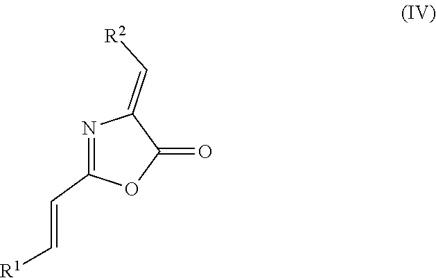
N1=C(C=C[R1])OC(=O)C1=C[R2]
